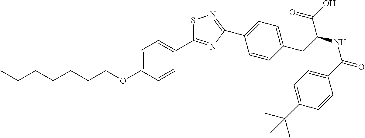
CCCCCCCOC1=CC=C(C2=NC(C3=CC=C(CC(NC(C4=CC=C(C(C)(C)C)C=C4)=O)C(O)=O)C=C3)=NS2)C=C1
